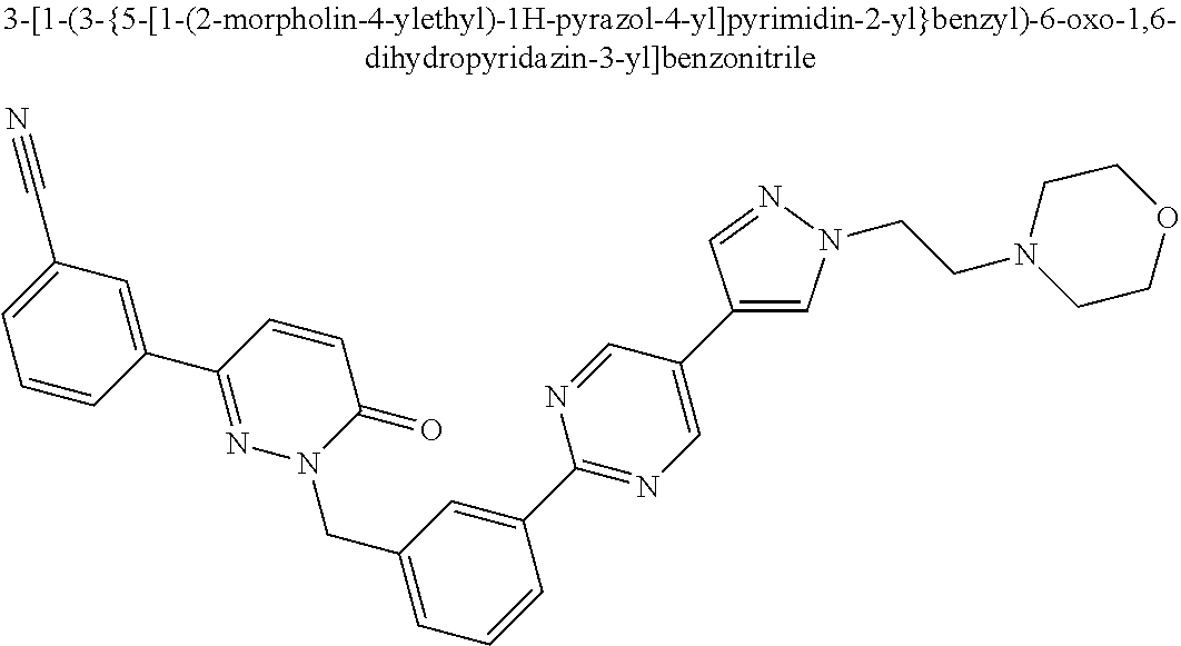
C1=CC(C2=NN(CC3=CC=CC(C4=NC=C(C5=CN(CCN6CCOCC6)N=C5)C=N4)=C3)C(=O)C=C2)=CC(C#N)=C1
